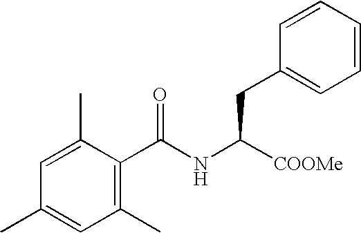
C1=C(C)C(C(NC([COOMe])CC2=CC=CC=C2)=O)=C(C)C=C1C
